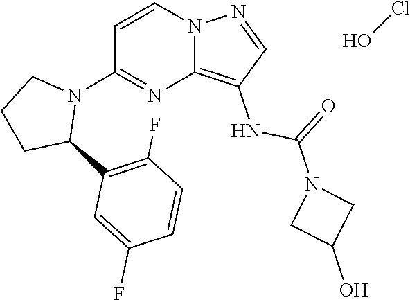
N12C(=C(NC(N3CC(O)C3)=O)C=N1)N=C(N1CCCC1C1=C(F)C=CC(F)=C1)C=C2.OCl
